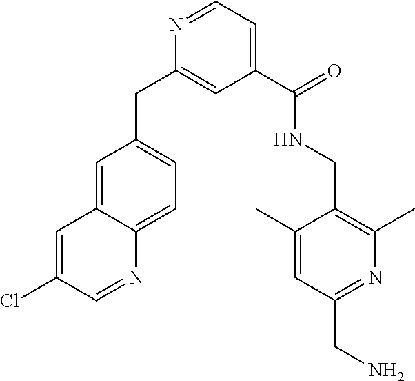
N1=C(CN)C=C(C)C(CNC(C2=CC=NC(CC3=CC=C4C(=C3)C=C(Cl)C=N4)=C2)=O)=C1C
